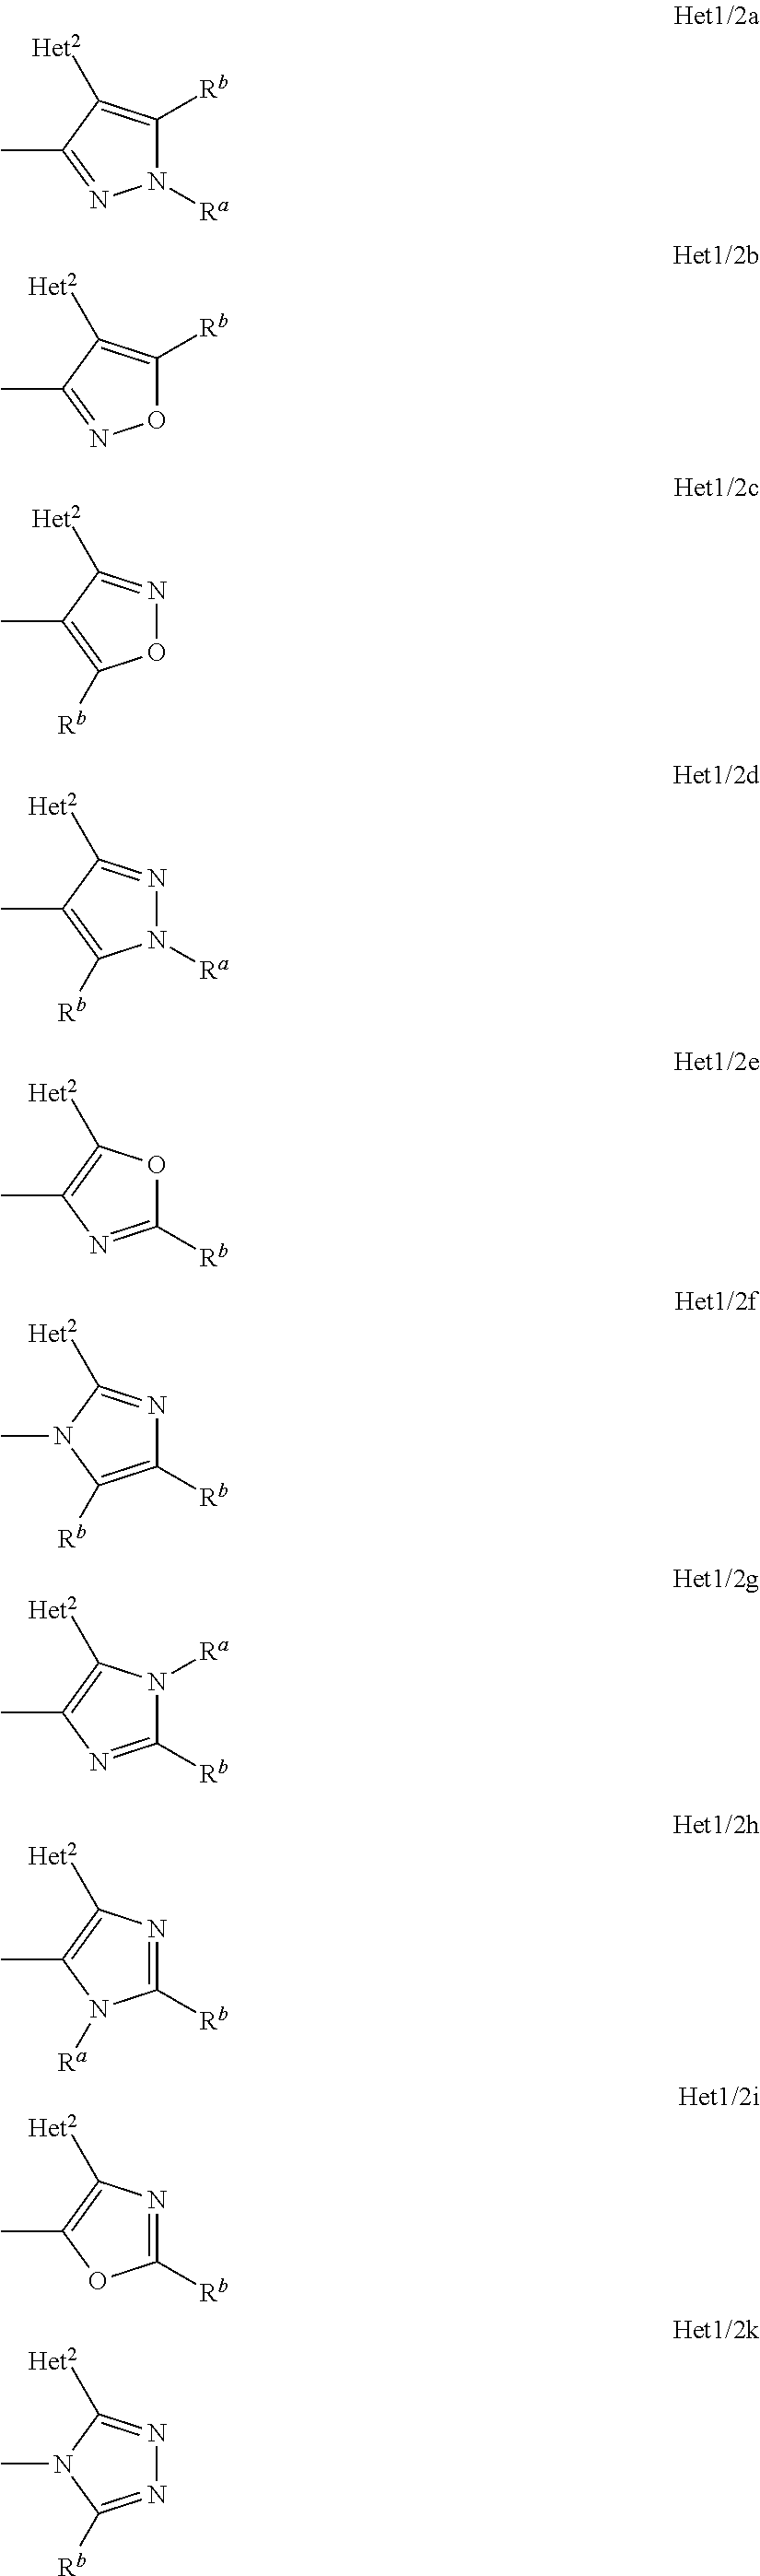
O1C([Rb])=C([Het2])C(C)=N1.O1N=C([Het2])C(C)=C1[Rb].N1([Ra])N=C([Het2])C(C)=C1[Rb].C1([Rb])=NC(C)=C([Het2])O1.C1([Rb])=C([Rb])N(C)C([Het2])=N1.C1([Rb])=NC(C)=C([Het2])N1[Ra].C1([Rb])=NC([Het2])=C(C)N1[Ra].C1([Rb])=NC([Het2])=C(C)O1.N1=C([Rb])N(C)C([Het2])=N1.N1([Ra])C([Rb])=C([Het2])C(C)=N1
